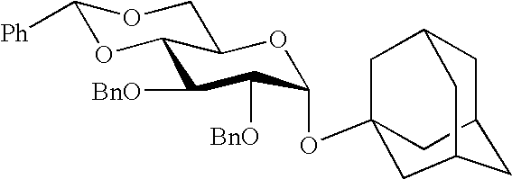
C1([Ph])OC2C(CO1)OC(OC13CC4CC(C1)CC(C3)C4)C([BnO])C2[BnO]
